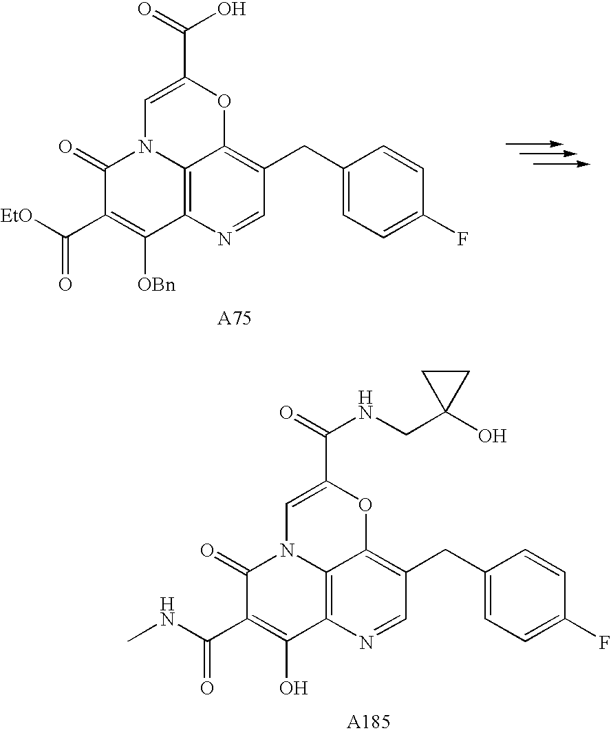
C12=C3N=CC(CC4=CC=C(F)C=C4)=C1OC(C(=O)O)=CN2C(=O)C(C([EtO])=O)=C3[OBn].C12=C3N=CC(CC4=CC=C(F)C=C4)=C1OC(C(=O)NCC1(O)CC1)=CN2C(=O)C(C(NC)=O)=C3O
